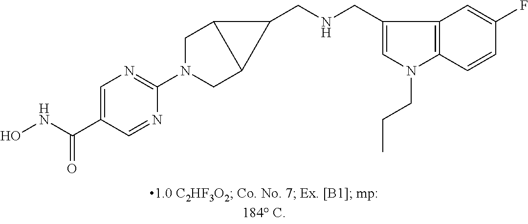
C1=C(C(NO)=O)C=NC(N2CC3C(C2)C3CNCC2=CN(CCC)C3=C2C=C(F)C=C3)=N1
